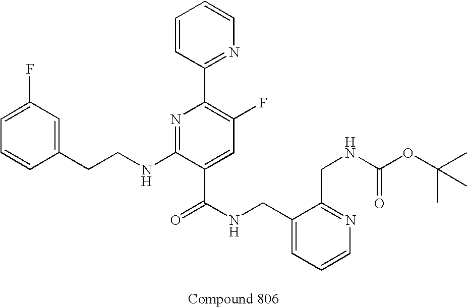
C1=CC(CCNC2=NC(C3=NC=CC=C3)=C(F)C=C2C(NCC2=CC=CN=C2CNC(OC(C)(C)C)=O)=O)=CC(F)=C1
